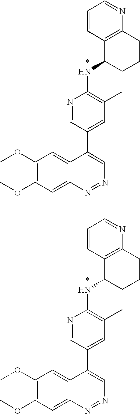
C1=CC2=C(N=C1)CCCC2NC1=C(C)C=C(C2=CN=NC3=CC(OC)=C(OC)C=C23)C=N1.C1=CC2=C(N=C1)CCCC2NC1=C(C)C=C(C2=CN=NC3=CC(OC)=C(OC)C=C23)C=N1
